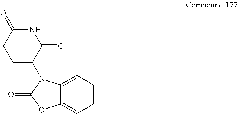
C12=CC=CC=C1N(C1C(=O)NC(=O)CC1)C(=O)O2
